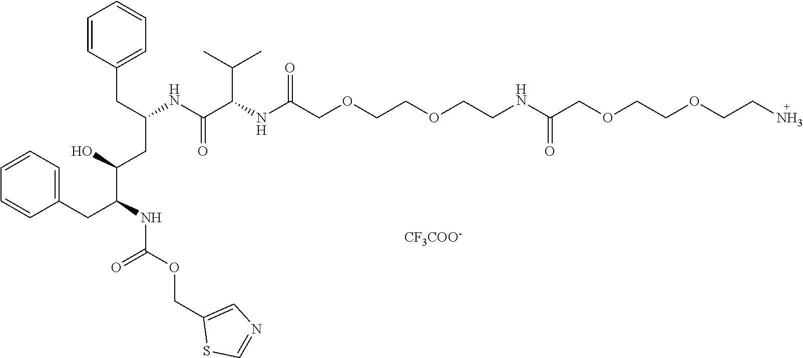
C1(CC(CC(C(CC2=CC=CC=C2)NC(OCC2=CN=CS2)=O)O)NC(C(NC(COCCOCCNC(COCCOCCN)=O)=O)C(C)C)=O)=CC=CC=C1.[CF3COO-]
